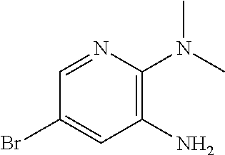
C1=NC(N(C)C)=C(N)C=C1Br
